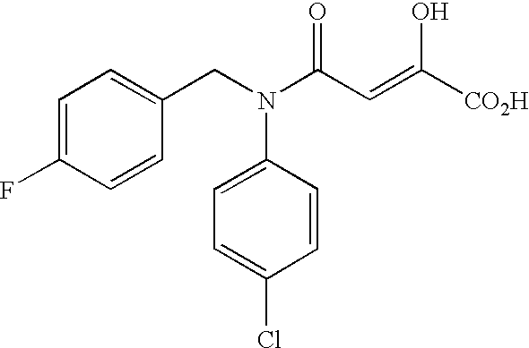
C1=C(F)C=CC(CN(C2=CC=C(Cl)C=C2)C(C=C([CO2H])O)=O)=C1
